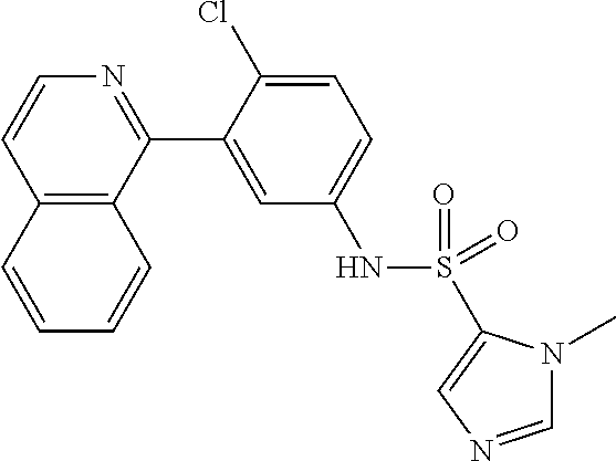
C12=C(C(C3=CC(NS(=O)(=O)C4=CN=CN4C)=CC=C3Cl)=NC=C1)C=CC=C2
